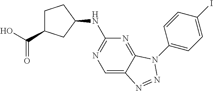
C1=C(I)C=CC(N2C3=NC(NC4CCC(C(O)=O)C4)=NC=C3N=N2)=C1
